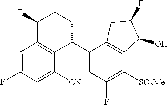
C1=C(F)C=C([CN])C2=C1C(F)CCC2C1=CC(F)=C([SO2Me])C2=C1CC(F)C2O
